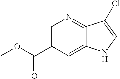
C1=C(C(=O)OC)C=C2C(=N1)C(Cl)=CN2
